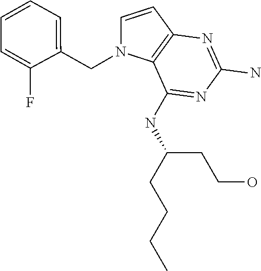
C1=CC2=C(N1CC1=CC=CC=C1F)C(NC(CCCC)CCO)=NC(N)=N2
